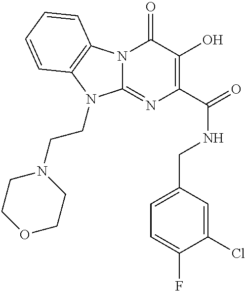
N12C(=NC(C(=O)NCC3=CC=C(F)C(Cl)=C3)=C(O)C1=O)N(CCN1CCOCC1)C1=C2C=CC=C1
